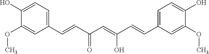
C1=C(C=CC(=CC(C=CC2=CC=C(O)C(OC)=C2)=O)O)C=C(OC)C(O)=C1
